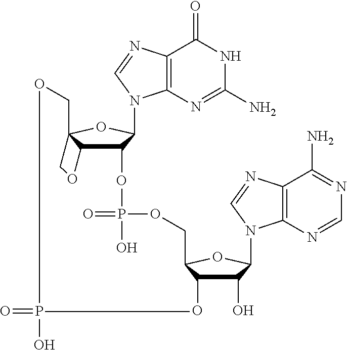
C12=C(N=C(N)NC1=O)N(C1C(OP(=O)(O)OCC3C(O)C(O)C(N4C5=C(C(N)=NC=N5)N=C4)O3)C3C(CO)(O1)CO3)C=N2.O=PO
